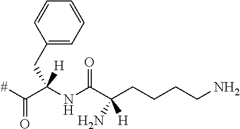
[#]C(C(NC(C(CCCCN)(N)[H])=O)(CC1=CC=CC=C1)[H])=O
